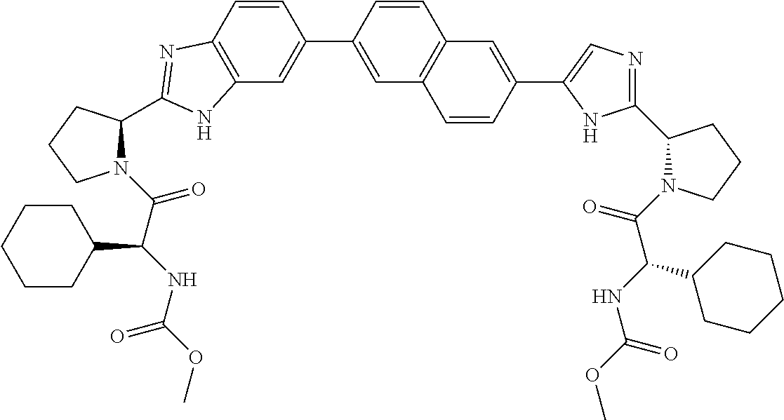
C12=C(C=CC(C3=CC4=C(C=C3)C=C(C3=CN=C(C5N(C(C(NC(OC)=O)C6CCCCC6)=O)CCC5)N3)C=C4)=C1)N=C(C1N(C(C(NC(OC)=O)C3CCCCC3)=O)CCC1)N2
